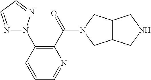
N1=CC=CC(N2N=CC=N2)=C1C(=O)N1CC2C(C1)CNC2
